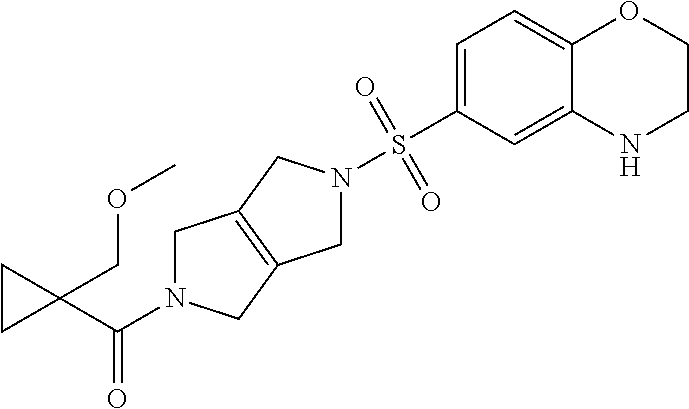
C1N(C(C2(COC)CC2)=O)CC2=C1CN(S(C1=CC=C3C(=C1)NCCO3)(=O)=O)C2
